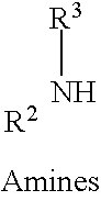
[R3]N.[R2]
